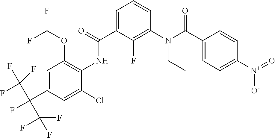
C1=C(C(=O)NC2=C(OC(F)F)C=C(C(F)(C(F)(F)F)C(F)(F)F)C=C2Cl)C(F)=C(N(C(C2=CC=C([N+](=O)[O-])C=C2)=O)CC)C=C1
